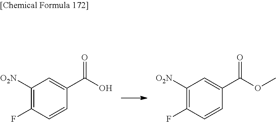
C1([O2N])=C(F)C=CC(C(O)=O)=C1.C1([O2N])=C(F)C=CC(C(OC)=O)=C1
